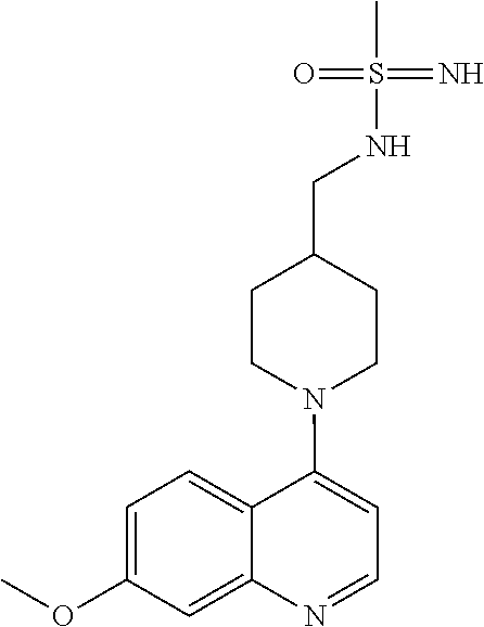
C1=C(OC)C=C2C(=C1)C(N1CCC(CNS(C)(=N)=O)CC1)=CC=N2
